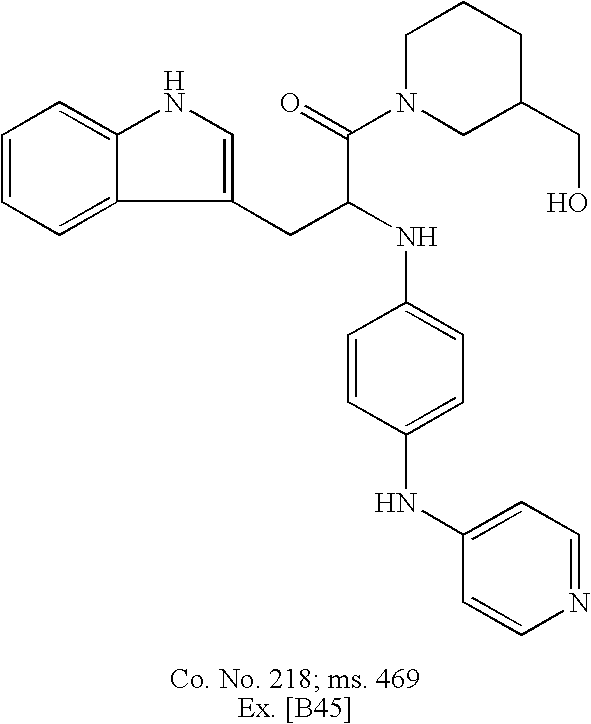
C1=CC=C2C(=C1)NC=C2CC(NC1=CC=C(NC2=CC=NC=C2)C=C1)C(=O)N1CC(CO)CCC1
